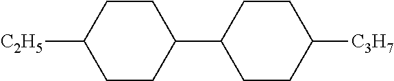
C1([C2H5])CCC(C2CCC([C3H7])CC2)CC1
